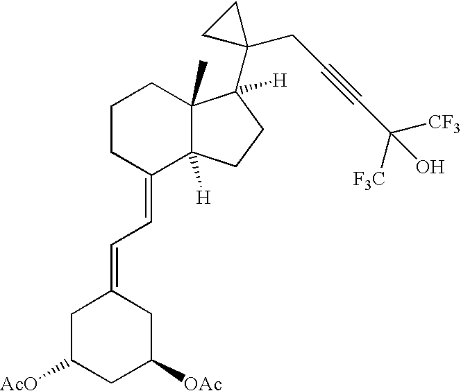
C1CC(=CC=C2CC([AcO])CC([OAc])C2)C2([H])C(C)(C1)C(C1(CC#CC([CF3])([F3C])O)CC1)([H])CC2
